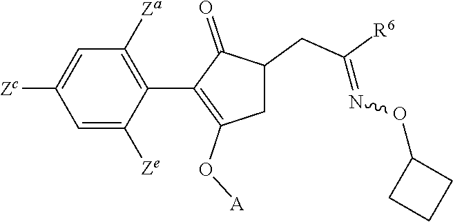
C1=C([Ze])C(C2=C(O[A])CC(CC([R6])=NOC3CCC3)C2=O)=C([Za])C=C1[Zc]
